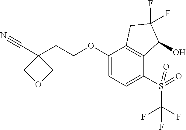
C1(OCCC2(C#N)COC2)=CC=C(S(=O)(C(F)(F)F)=O)C2=C1CC(F)(F)C2O
